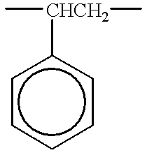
c1([CHCH2](C)C)ccccc1
